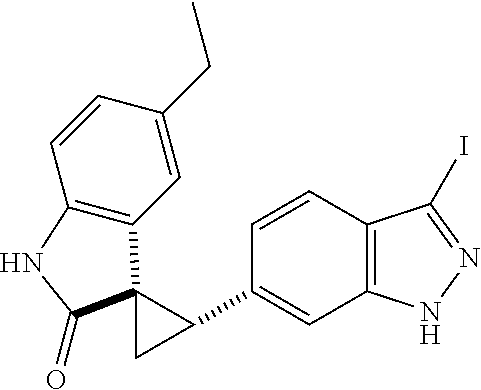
C1(C2C3(C4=C(C=CC(CC)=C4)NC3=O)C2)=CC2=C(C=C1)C(I)=NN2
